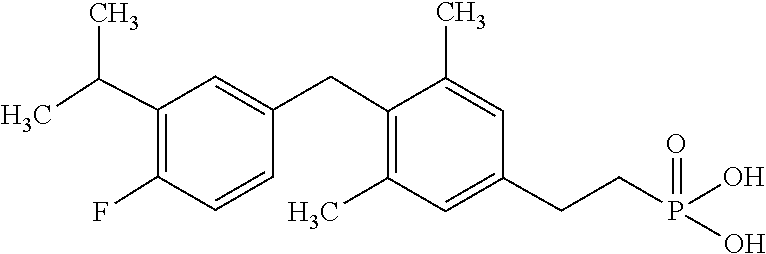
P(O)(CCC1=CC(C)=C(CC2=CC(C(C)C)=C(F)C=C2)C(C)=C1)(O)=O
